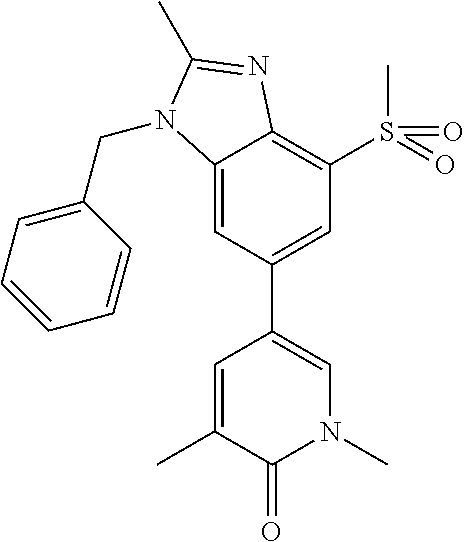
C1=C(C2=CN(C)C(=O)C(C)=C2)C=C2C(=C1S(=O)(C)=O)N=C(C)N2CC1=CC=CC=C1
